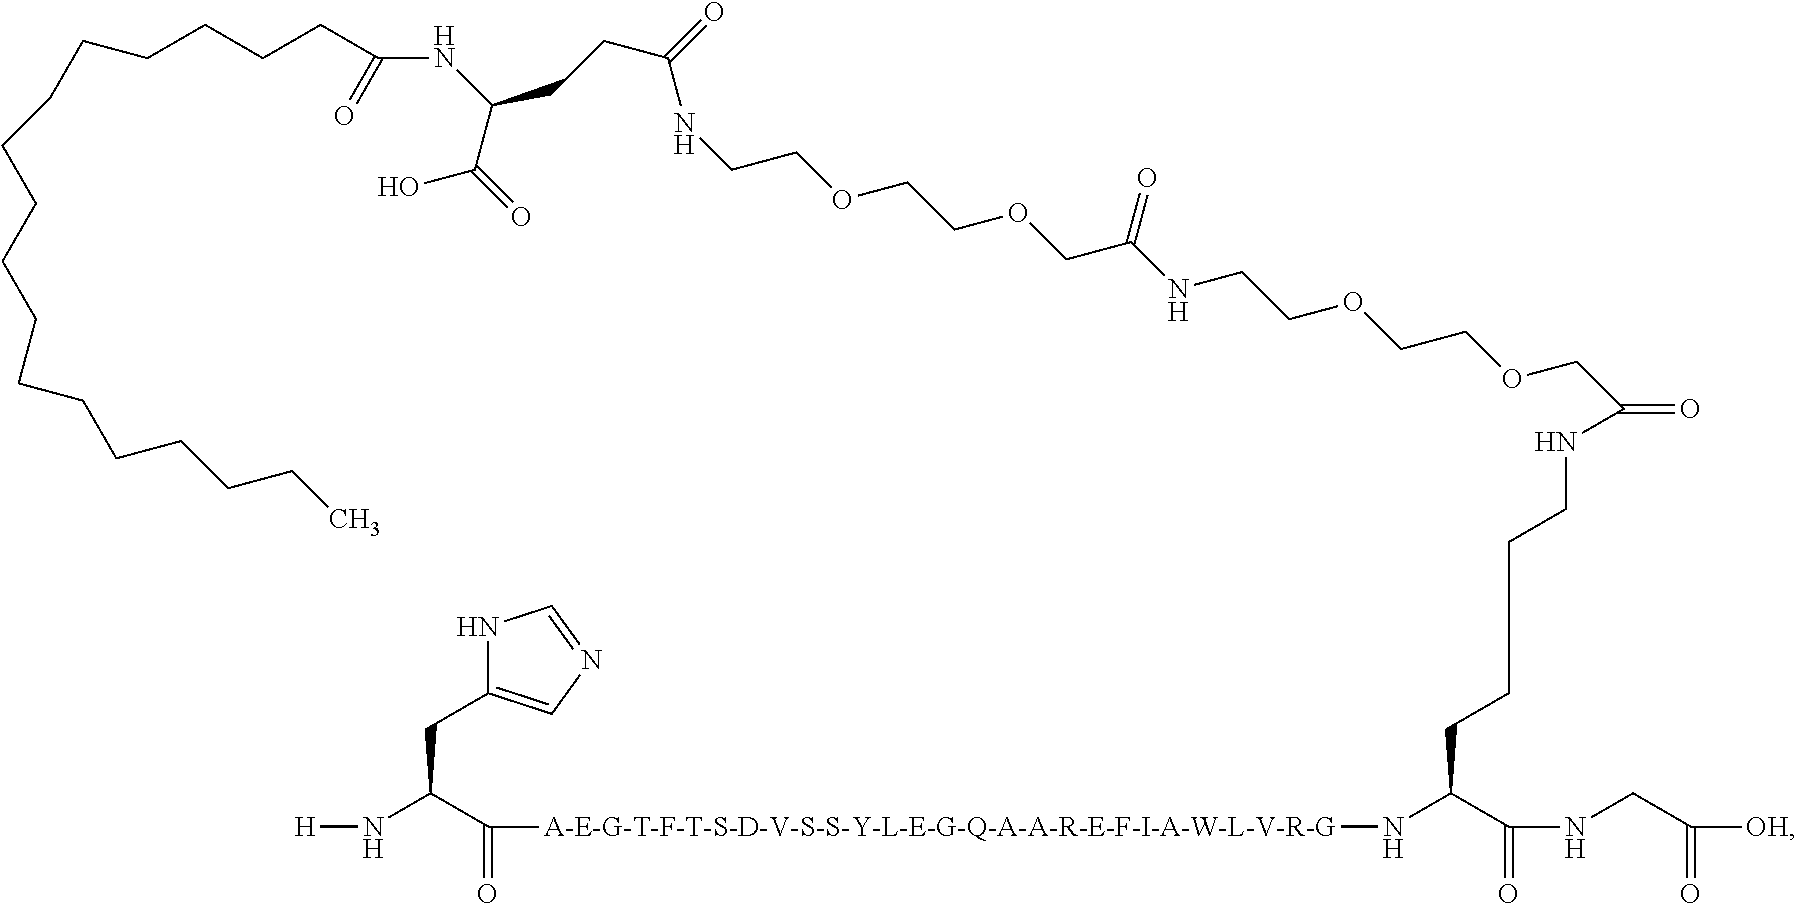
N1C(CC(N[H])C(=O)[A-E-G-T-F-T-S-D-V-S-S-Y-L-E-G-Q-A-A-R-E-F-I-A-W-L-V-R-G]NC(C(NCC([OH])=O)=O)CCCCNC(=O)COCCOCCNC(COCCOCCNC(CCC(C(=O)O)NC(CCCCCCCCCCCCCCCCC)=O)=O)=O)=CN=C1
